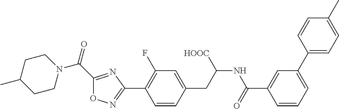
C1(C2=NOC(C(=O)N3CCC(C)CC3)=N2)=C(F)C=C(CC(NC(=O)C2=CC(C3=CC=C(C)C=C3)=CC=C2)[HOOC])C=C1
